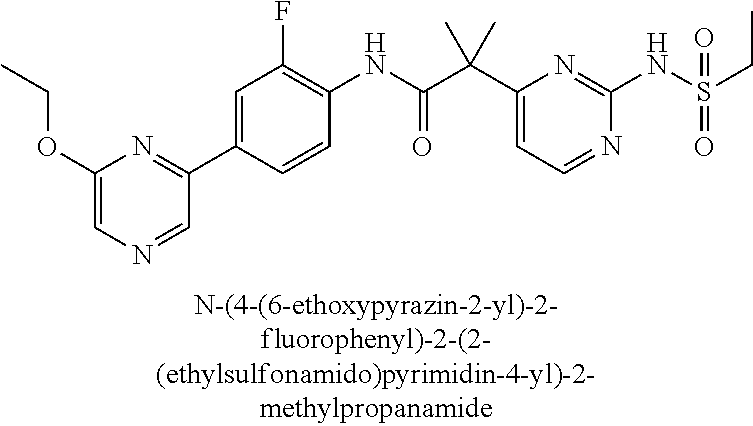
N1=CC=C(C(C(NC2=C(F)C=C(C3=NC(OCC)=CN=C3)C=C2)=O)(C)C)N=C1NS(=O)(=O)CC
